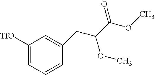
C1=C([TfO])C=C(CC(C(OC)=O)OC)C=C1
